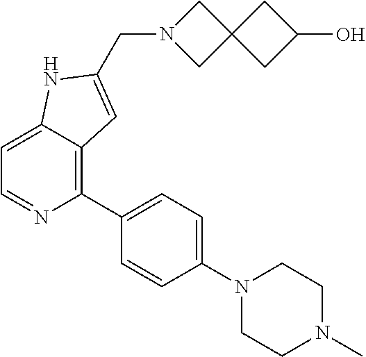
C1=C2C(=C(C3=CC=C(N4CCN(C)CC4)C=C3)N=C1)C=C(CN1CC3(C1)CC(O)C3)N2
